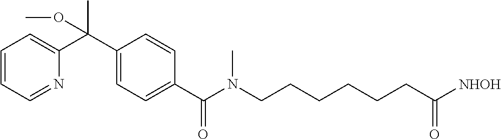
C1(C(C2=CC=CC=N2)(C)OC)=CC=C(C(=O)N(CCCCCCC([NHOH])=O)C)C=C1
